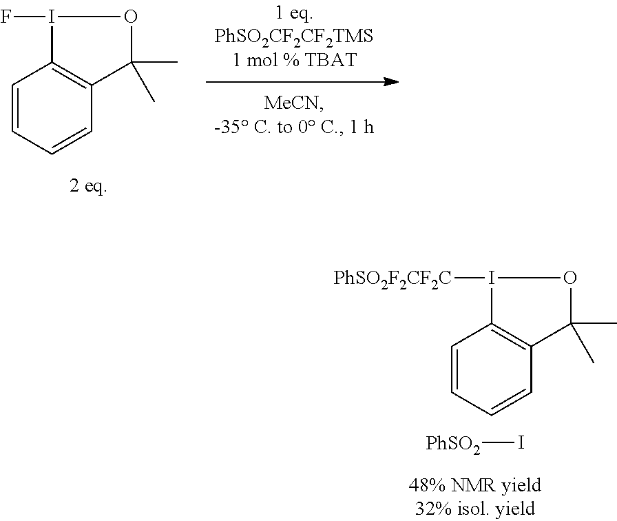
[PhSO2]I.C1=CC=CC2=C1I([PhSO2F2CF2C])OC2(C)C.C1=CC=CC2=C1I(F)OC2(C)C
